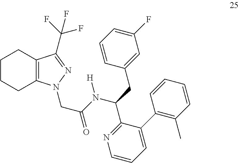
C1CCC2=C(C1)C(C(F)(F)F)=NN2CC(N(C(C1=NC=CC=C1C1=C(C)C=CC=C1)CC1=CC(F)=CC=C1)[H])=O
